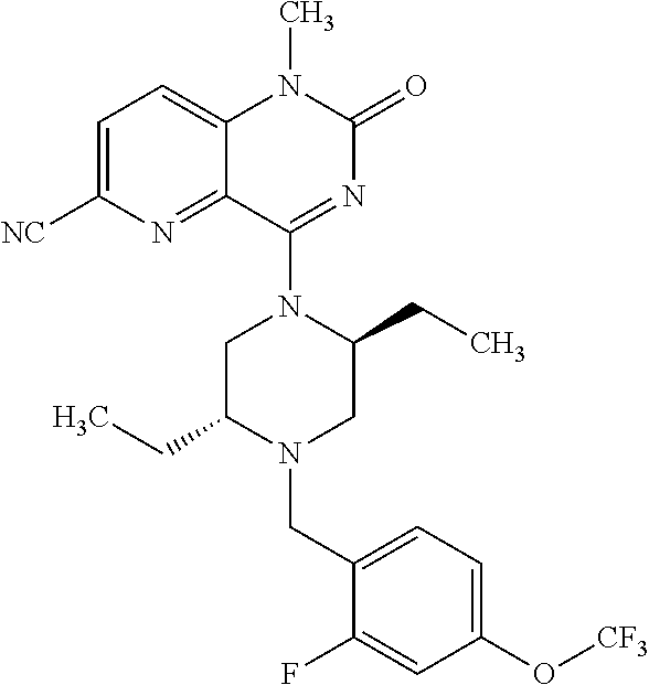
C1=C([NC])N=C2C(=C1)N(C)C(=O)N=C2N1C(CC)CN(CC2=CC=C(O[CF3])C=C2F)C(CC)C1
